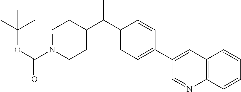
C(=O)(OC(C)(C)C)N1CCC(C(C2=CC=C(C3=CC4=C(N=C3)C=CC=C4)C=C2)C)CC1
